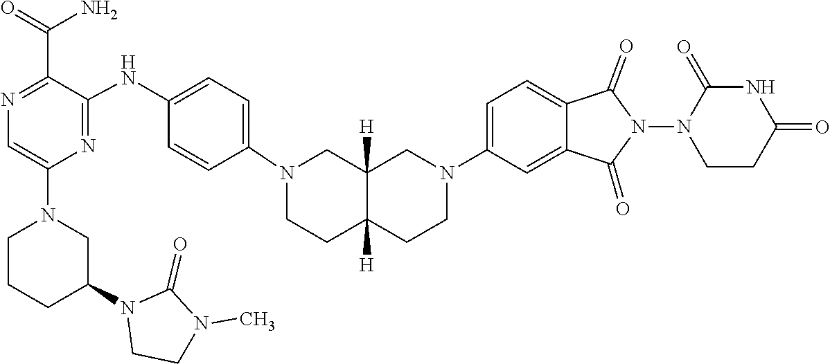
C1CN(C2CCCN(C3=CN=C(C(=O)N)C(NC4=CC=C(N5CCC6([H])C([H])(C5)CN(C5=CC=C7C(=O)N(N8C(=O)NC(=O)CC8)C(=O)C7=C5)CC6)C=C4)=N3)C2)C(=O)N1C
